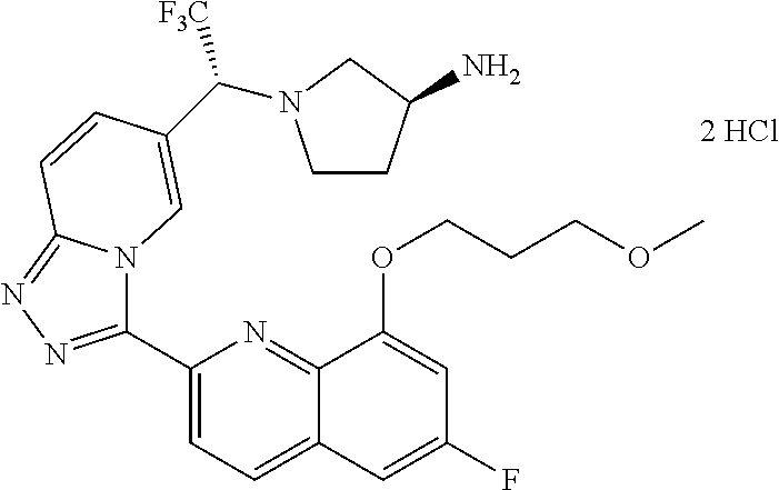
C1(C2=NN=C3N2C=C(C([F3C])N2CCC(N)C2)C=C3)=CC=C2C(=N1)C(OCCCOC)=CC(F)=C2
